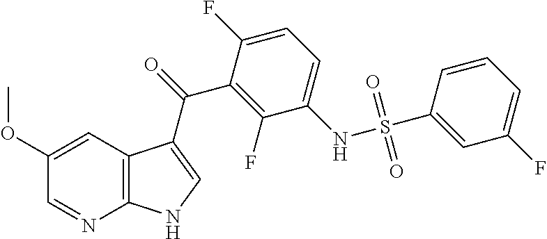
O(C1=CC2=C(N=C1)NC=C2C(=O)C1=C(F)C(NS(C2=CC(F)=CC=C2)(=O)=O)=CC=C1F)C
